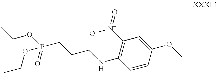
C1=CC(NCCCP(OCC)(=O)OCC)=C([N+](=O)[O-])C=C1OC
